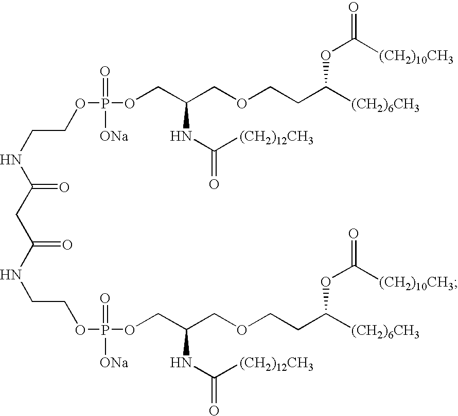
O(CC(COCCC([(CH2)6CH3])OC(=O)[(CH2)10CH3])NC(=O)[(CH2)12CH3])P(=O)([ONa])OCCNC(CC(=O)NCCOP(=O)([ONa])OCC(COCCC([(CH2)6CH3])OC(=O)[(CH2)10CH3])NC(=O)[(CH2)12CH3])=O
